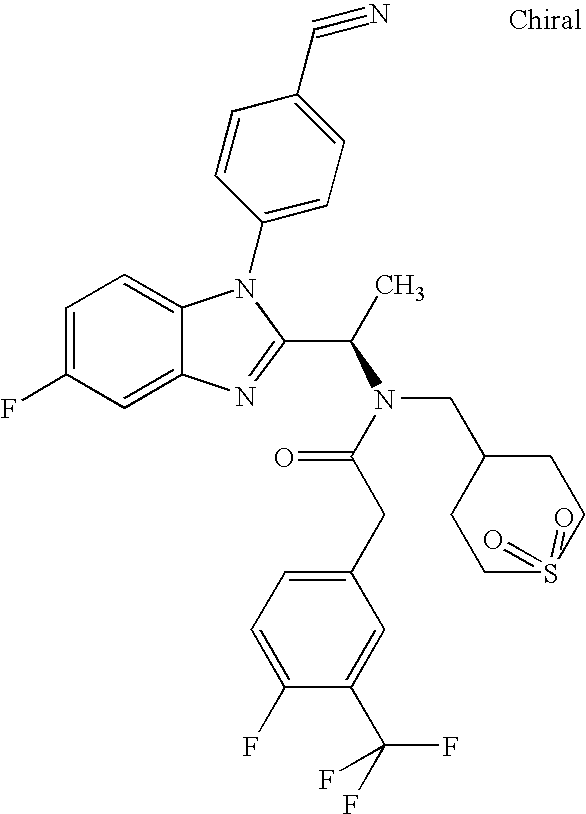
C1=C(F)C=C2C(=C1)N(C1=CC=C(C#N)C=C1)C(C(C)N(CC1CCS(=O)(=O)CC1)C(CC1=CC=C(F)C(C(F)(F)F)=C1)=O)=N2
